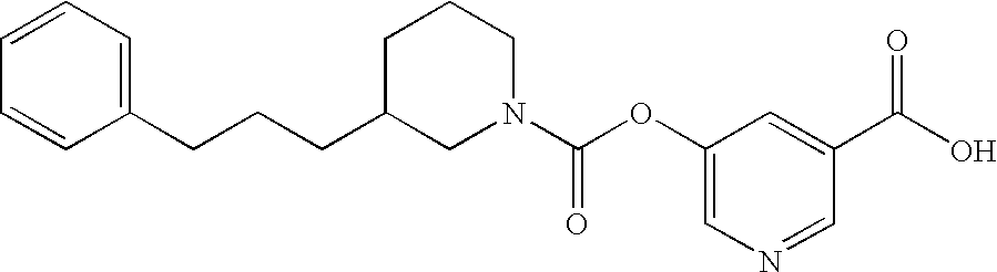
C(CCC1CN(C(=O)OC2=CN=CC(C(=O)O)=C2)CCC1)C1=CC=CC=C1
